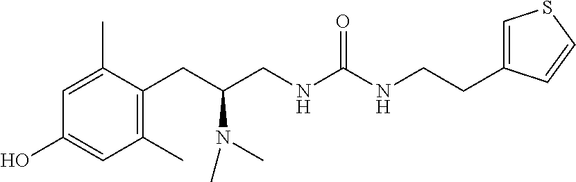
C1(CC(CNC(NCCC2=CSC=C2)=O)N(C)C)=C(C)C=C(O)C=C1C
